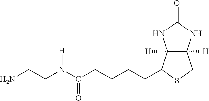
C12([H])C([H])(C(CCCCC(=O)N([H])CCN)SC1)NC(=O)N2
